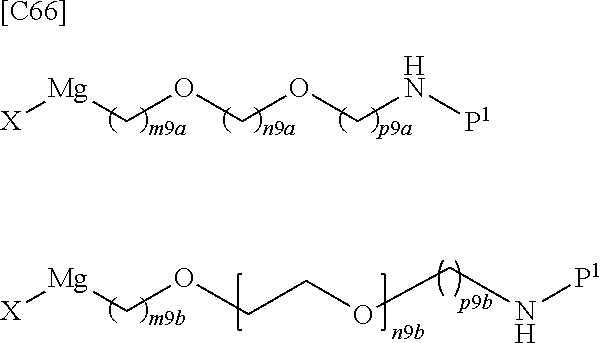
[Mg](COCCOCN[P1])[X].[Mg](COCOCN[P1])[X].[[C66]]
